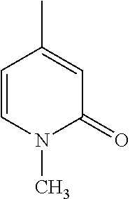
C1=C(C)C=CN(C)C1=O
